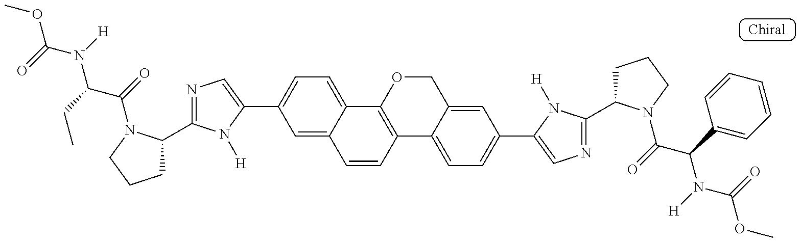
COC(=O)N([H])C(CC)C(=O)N1C(C2=NC=C(C3=CC=C4C(=C3)C=CC3=C4OCC4=CC(C5=CN=C(C6CCCN6C(C(N(C(OC)=O)[H])C6=CC=CC=C6)=O)N5[H])=CC=C43)N2[H])CCC1
